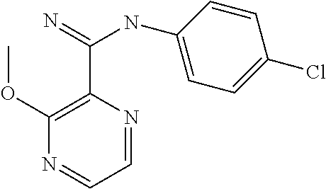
C1(OC)=C(C(=N)NC2=CC=C(Cl)C=C2)N=CC=N1
